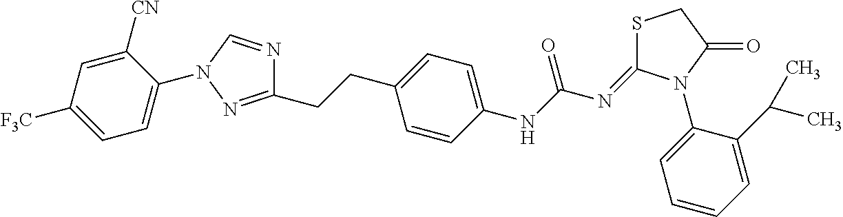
C1=C(N2C=NC(CCC3=CC=C(NC(N=C4SCC(=O)N4C4=CC=CC=C4C(C)C)=O)C=C3)=N2)C([CN])=CC([F3C])=C1
